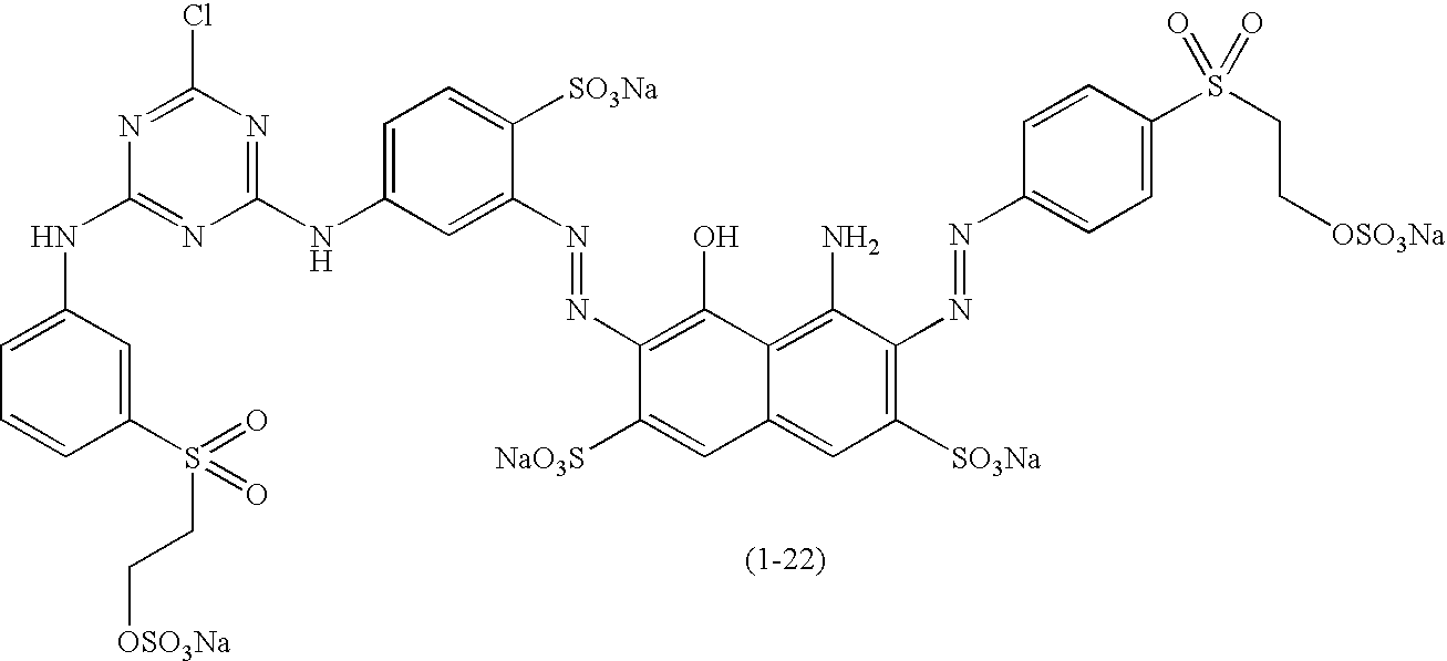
C1(N=NC2=C([SO3Na])C=C3C(=C2N)C(O)=C(N=NC2=CC(NC4=NC(Cl)=NC(NC5=CC=CC(S(CC[OSO3Na])(=O)=O)=C5)=N4)=CC=C2[SO3Na])C([NaO3S])=C3)=CC=C(S(=O)(CC[OSO3Na])=O)C=C1
